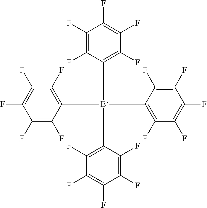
C1(F)=C(F)C([B-](C2=C(F)C(F)=C(F)C(F)=C2F)(C2=C(F)C(F)=C(F)C(F)=C2F)C2=C(F)C(F)=C(F)C(F)=C2F)=C(F)C(F)=C1F
